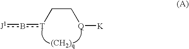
[J1]b[T]CC[Q][K]
